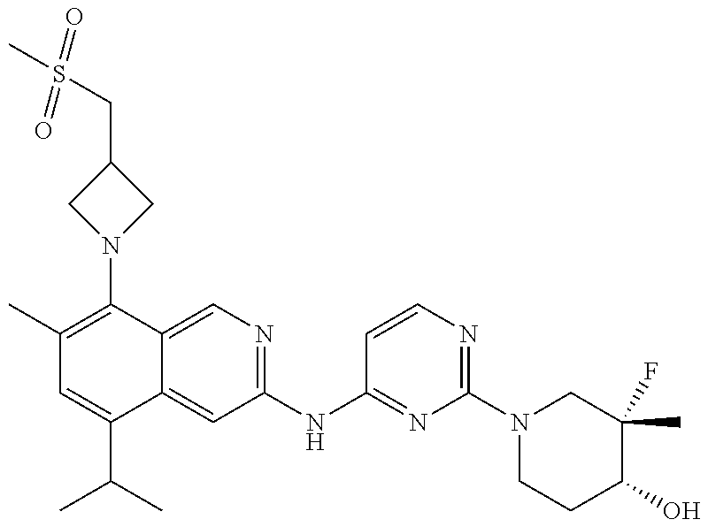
C1(C)=C(N2CC(CS(C)(=O)=O)C2)C2=CN=C(NC3=NC(N4CCC(O)C(F)(C)C4)=NC=C3)C=C2C(C(C)C)=C1
